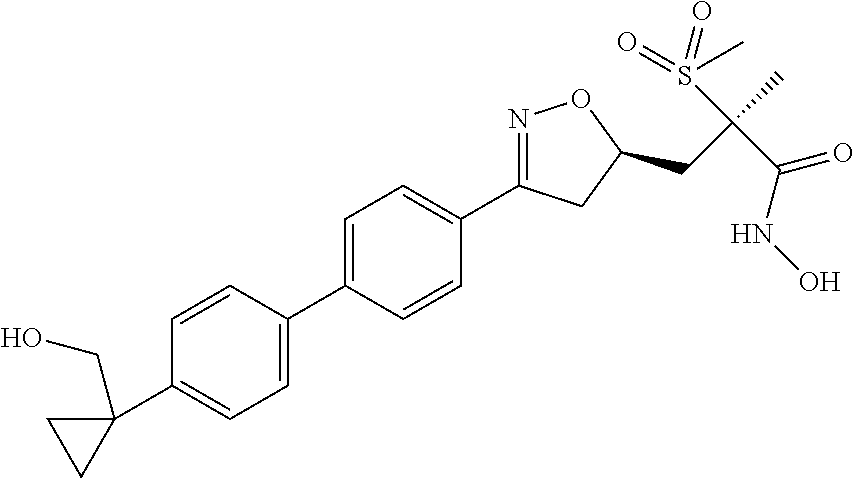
C1=C(C2=CC=C(C3(CO)CC3)C=C2)C=CC(C2=NOC(CC(C)(S(=O)(=O)C)C(=O)NO)C2)=C1
